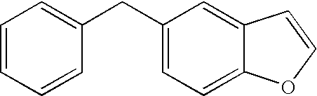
C1(CC2=CC=CC=C2)=CC=C2C(=C1)C=CO2
